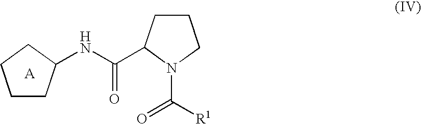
C1(NC(C2N(C([R1])=O)CCC2)=O)CCCC1
